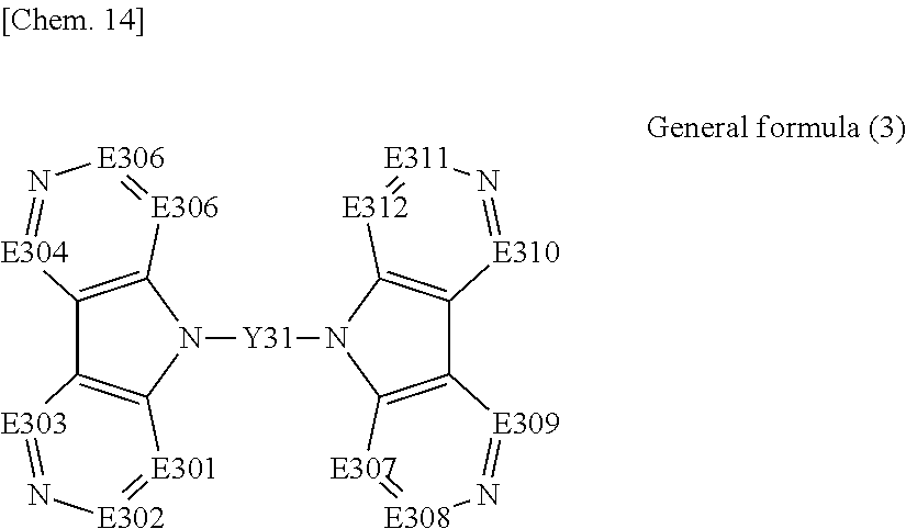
C12=C(N([Y31]N3C4=C(C5=C3[E312]=[E311]N=[E310]5)[E309]=N[E308]=[E307]4)C3=C1[E303]=N[E302]=[E301]3)[E306]=[E306]N=[E304]2
